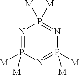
N1=P([M])([M])N=P([M])([M])N=P1([M])[M]
